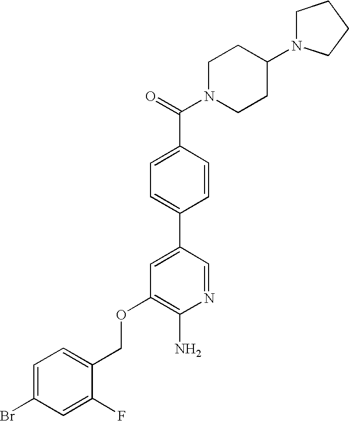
C(OC1=C(N)N=CC(C2=CC=C(C(=O)N3CCC(N4CCCC4)CC3)C=C2)=C1)C1=CC=C(Br)C=C1F
